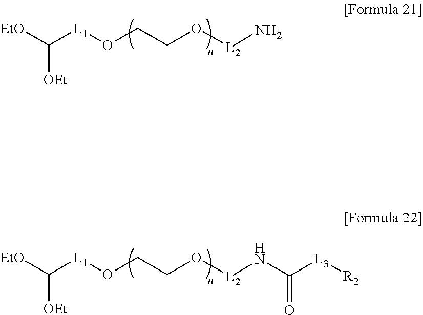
[EtO]C([L1]OCCO[L2]N)[OEt].[EtO]C([L1]OCCO[L2]NC(=O)[L3][R2])[OEt]
